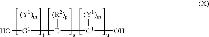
O[G1]([E]([(R2)p])[G1](O)[(Y1)m])[(Y1)m]
